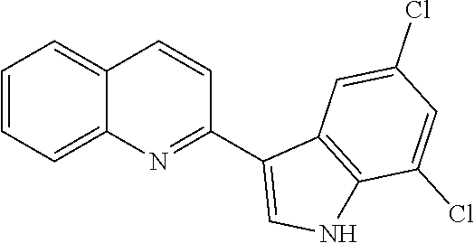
C1=CC=C2C(=C1)C=CC(C1=CNC3=C1C=C(Cl)C=C3Cl)=N2
